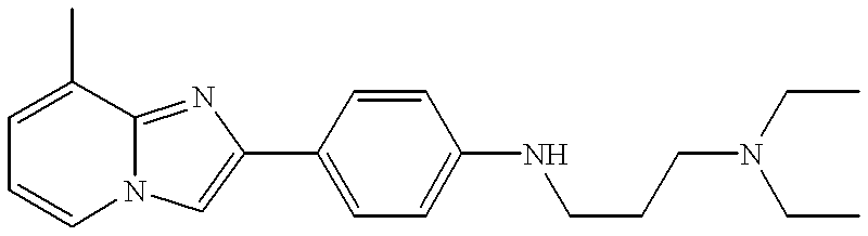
C1=CN2C(=NC(C3=CC=C(NCCCN(CC)CC)C=C3)=C2)C(C)=C1
